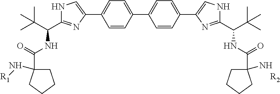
C1=CC(C2=CC=C(C3=CNC(C(C(C)(C)C)NC(=O)C4(N)CCCC4)=N3)C=C2)=CC=C1C1=CNC(C(C(C)(C)C)NC(=O)C2(N[R1])CCCC2)=N1.[R2]
